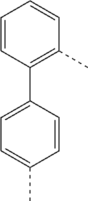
C1=CC(C2=CC=C(C)C=C2)=C(C)C=C1
